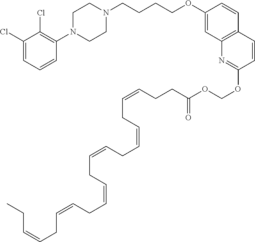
C1(Cl)=CC=CC(N2CCN(CCCCOC3=CC4=C(C=C3)C=CC(OCOC(CCC=CCC=CCC=CCC=CCC=CCC=CCC)=O)=N4)CC2)=C1Cl
